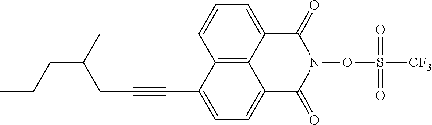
C12=C3C(=CC=C1)C(=O)N(OS([CF3])(=O)=O)C(=O)C3=CC=C2C#CCC(C)CCC
